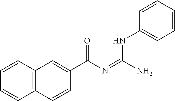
C12=C(C=CC=C1)C=C(C(N=C(N)NC1=CC=CC=C1)=O)C=C2
